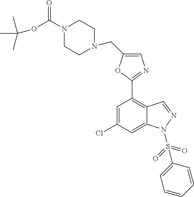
C1=C(CN2CCN(C(OC(C)(C)C)=O)CC2)OC(C2=C3C(=CC(Cl)=C2)N(S(C2=CC=CC=C2)(=O)=O)N=C3)=N1
